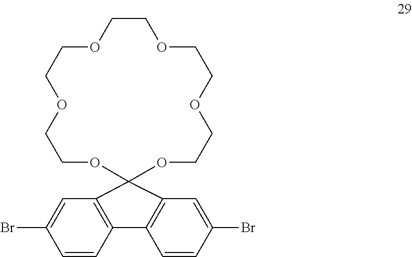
C1COCCOCCOC2(OCCOCCO1)C1=C(C=CC(Br)=C1)C1=C2C=C(Br)C=C1
